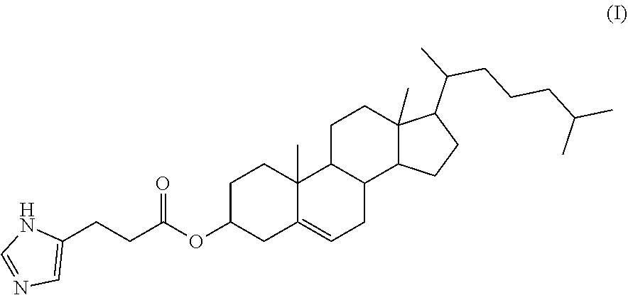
C1(CCC(OC2CC3=CCC4C(C3(C)CC2)CCC2(C)C4CCC2C(C)CCCC(C)C)=O)=CN=CN1
